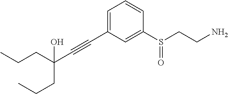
C(CC(C#CC1=CC=CC(S(CCN)=O)=C1)(CCC)O)C
